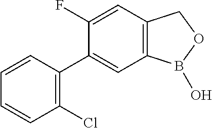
C1=CC(C2=CC3=C(C=C2F)COB3O)=C(Cl)C=C1
